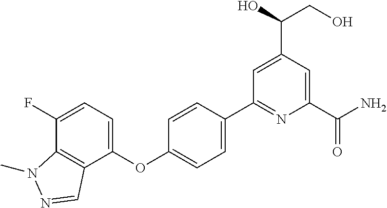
C1=C(C2=NC(C(=O)N)=CC(C(CO)O)=C2)C=CC(OC2=CC=C(F)C3=C2C=NN3C)=C1
